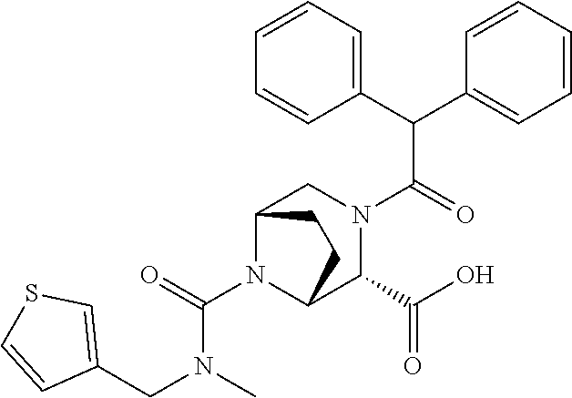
C(N1C2C(C(O)=O)N(C(C(C3=CC=CC=C3)C3=CC=CC=C3)=O)CC1CC2)(=O)N(CC1=CSC=C1)C
